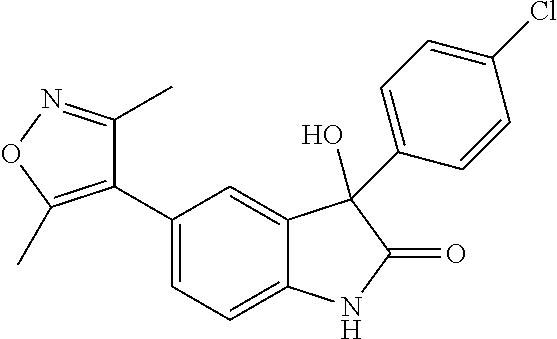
C1(C2=CC=C3C(=C2)C(O)(C2=CC=C(Cl)C=C2)C(=O)N3)=C(C)ON=C1C
